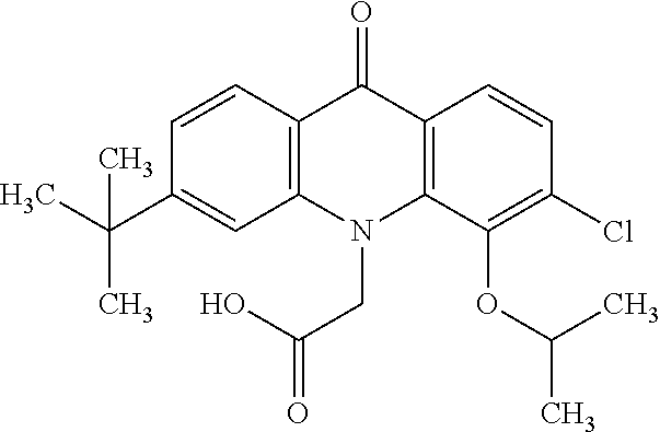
C12=C(N(CC(=O)O)C3=C(C1=O)C=CC(Cl)=C3OC(C)C)C=C(C(C)(C)C)C=C2
